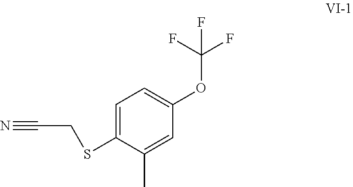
C1=C(SCC#N)C(C)=CC(OC(F)(F)F)=C1
